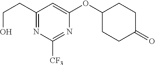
C(CC1=NC([CF3])=NC(OC2CCC(=O)CC2)=C1)O
